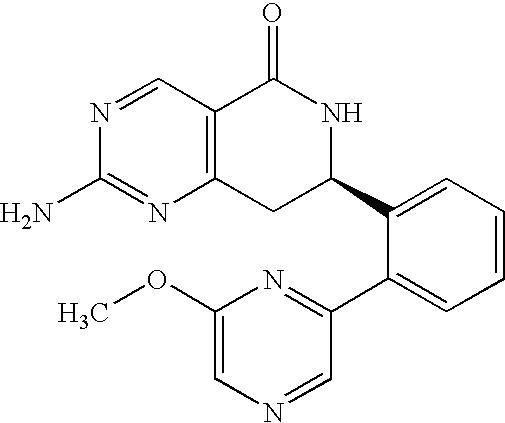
N1=CC2=C(N=C1N)CC(C1=CC=CC=C1C1=NC(OC)=CN=C1)NC2=O
